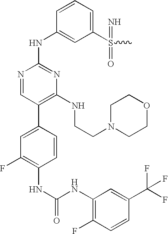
N(C1=C(F)C=CC(C(F)(F)F)=C1)C(NC1=C(F)C=C(C2=C(NCCN3CCOCC3)N=C(NC3=CC(S(=N)(=O)C)=CC=C3)N=C2)C=C1)=O
